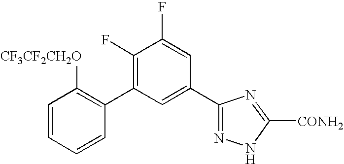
C1(C2=C(F)C(F)=CC(C3=NNC([CONH2])=N3)=C2)=C([CF3CF2CH2O])C=CC=C1
